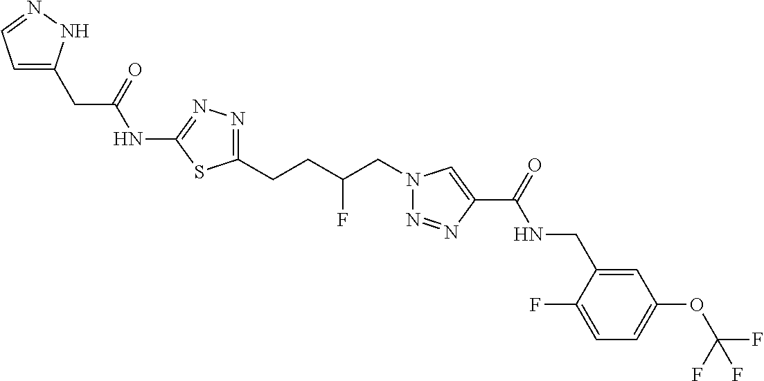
C1(NC(CC2=CC=NN2)=O)=NN=C(CCC(CN2N=NC(C(=O)NCC3=CC(OC(F)(F)F)=CC=C3F)=C2)F)S1
